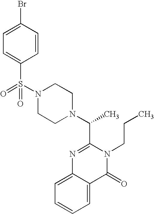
C1=C(S(N2CCN(C(C)C3=NC4=CC=CC=C4C(=O)N3CCC)CC2)(=O)=O)C=CC(Br)=C1
